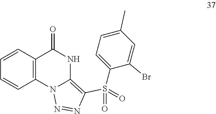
C1=C(C)C=C(Br)C(S(=O)(=O)C2=C3N(C4=C(C=CC=C4)C(=O)N3)N=N2)=C1
